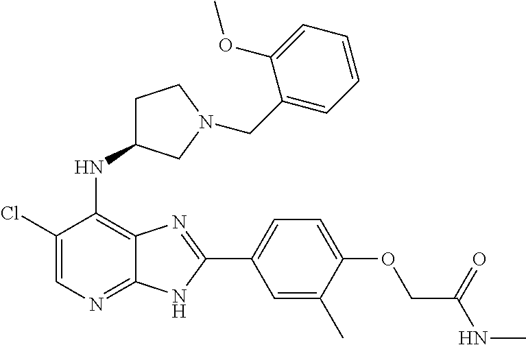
C1(Cl)=CN=C2C(=C1NC1CCN(CC3=CC=CC=C3OC)C1)N=C(C1=CC=C(OCC(NC)=O)C(C)=C1)N2
